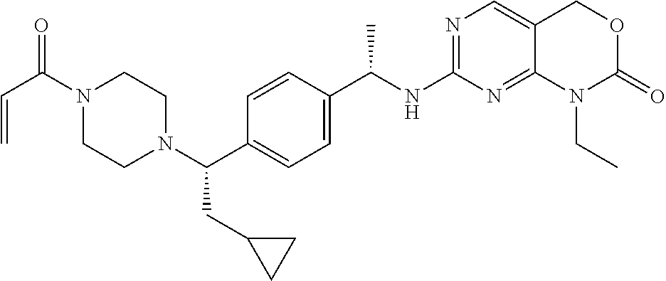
C1(NC(C2=CC=C(C(N3CCN(C(C=C)=O)CC3)CC3CC3)C=C2)C)=NC=C2C(=N1)N(CC)C(=O)OC2
